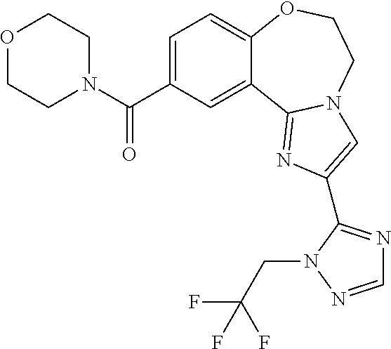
C1=C(C(=O)N2CCOCC2)C=C2C(=C1)OCCN1C2=NC(C2=NC=NN2CC(F)(F)F)=C1
